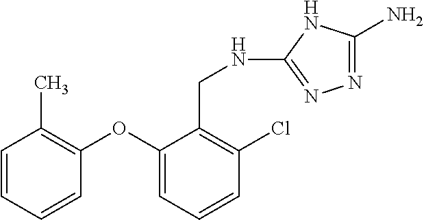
C1=CC=CC(OC2=CC=CC(Cl)=C2CNC2=NN=C(N)N2)=C1C
